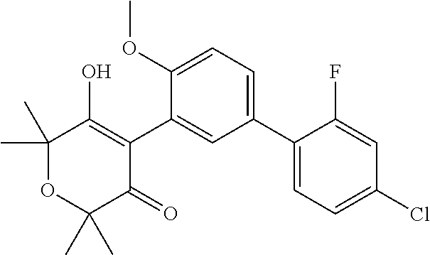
C1(C2=CC=C(OC)C(C3=C(O)C(C)(C)OC(C)(C)C3=O)=C2)=CC=C(Cl)C=C1F
